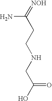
NC(=[NOH])CCNCC(O)=O
